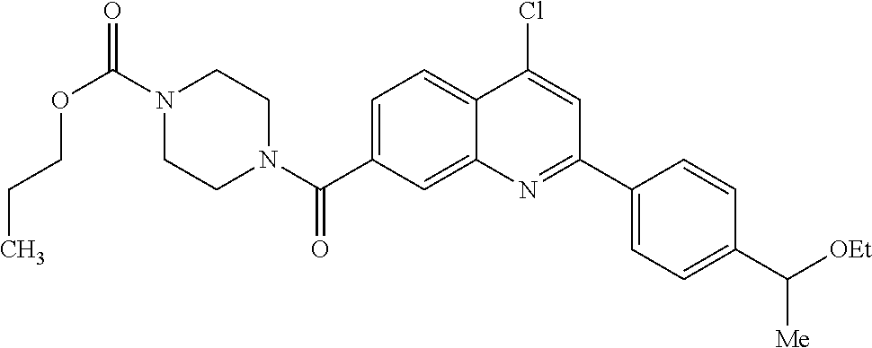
N1(C(OCCC)=O)CCN(C(=O)C2=CC=C3C(=C2)N=C(C2=CC=C(C([OEt])[Me])C=C2)C=C3Cl)CC1
